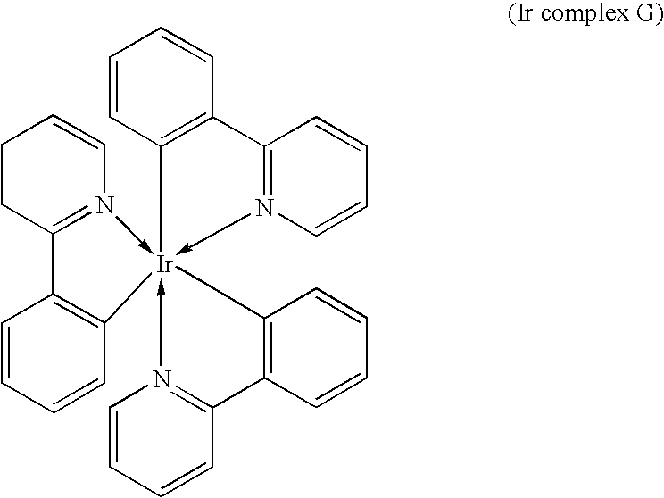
C1CC2=N(->[Ir]34(-N5=C(C6=C3C=CC=C6)C=CC=C5)(-N3=C(C=CC=C3)C3=C4C=CC=C3)C3=C2C=CC=C3)C=C1
